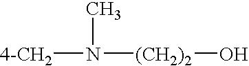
CN([(CH2)2]O)[4-CH2]
